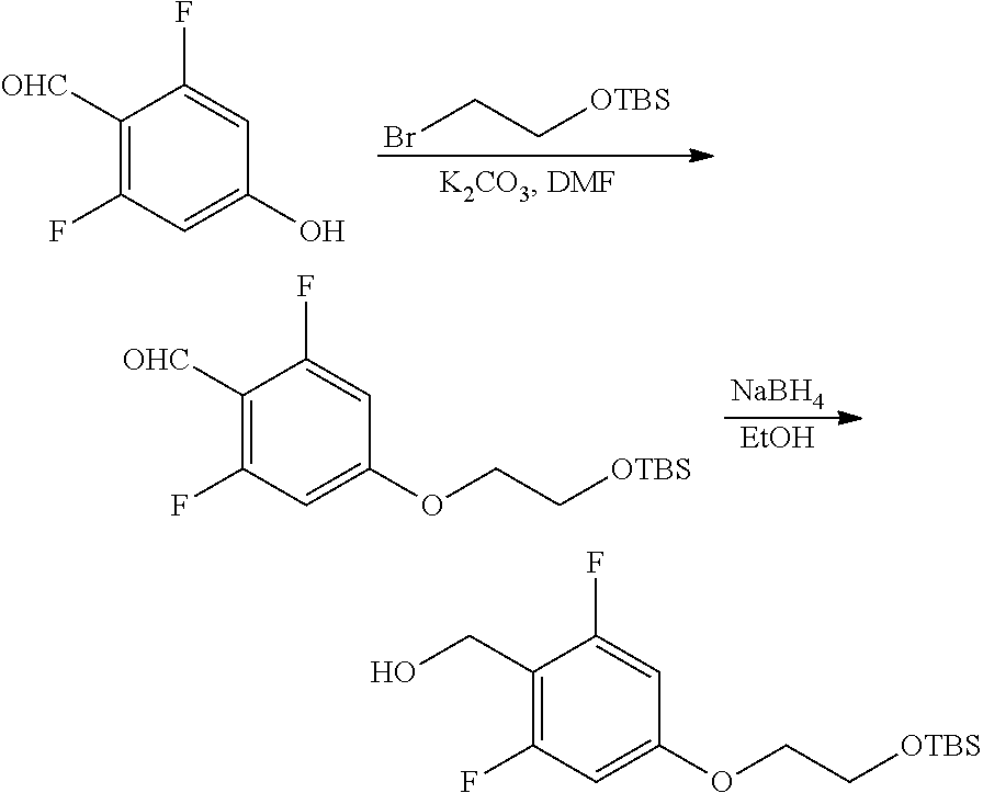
BrCC[OTBS].C1([OHC])=C(F)C=C(O)C=C1F.[NaBH4].[EtOH].C1([OHC])=C(F)C=C(OCC[OTBS])C=C1F.C1(CO)=C(F)C=C(OCC[OTBS])C=C1F
